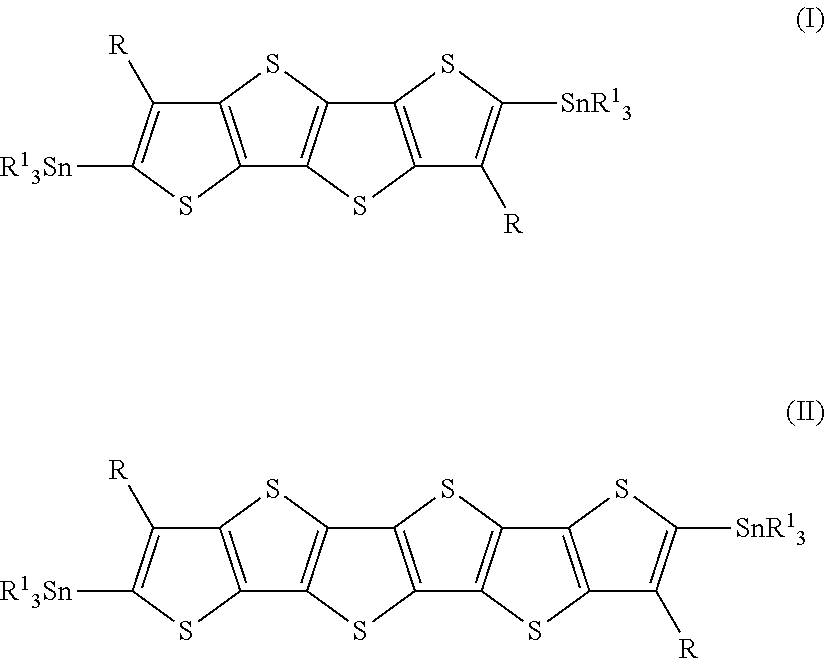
C12=C(SC([R13Sn])=C1[R])C1=C(S2)C2=C(S1)C1=C(S2)C2=C(S1)C([R])=C([SnR13])S2.C12=C(SC([R13Sn])=C1[R])C1=C(S2)C2=C(S1)C([R])=C([SnR13])S2
